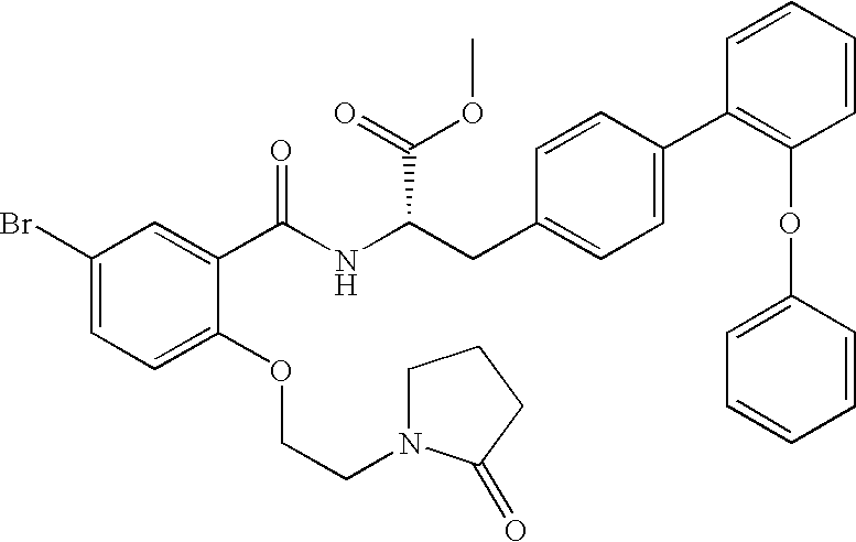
C1=C(Br)C=C(C(NC(CC2=CC=C(C3=C(OC4=CC=CC=C4)C=CC=C3)C=C2)C(=O)OC)=O)C(OCCN2CCCC2=O)=C1
